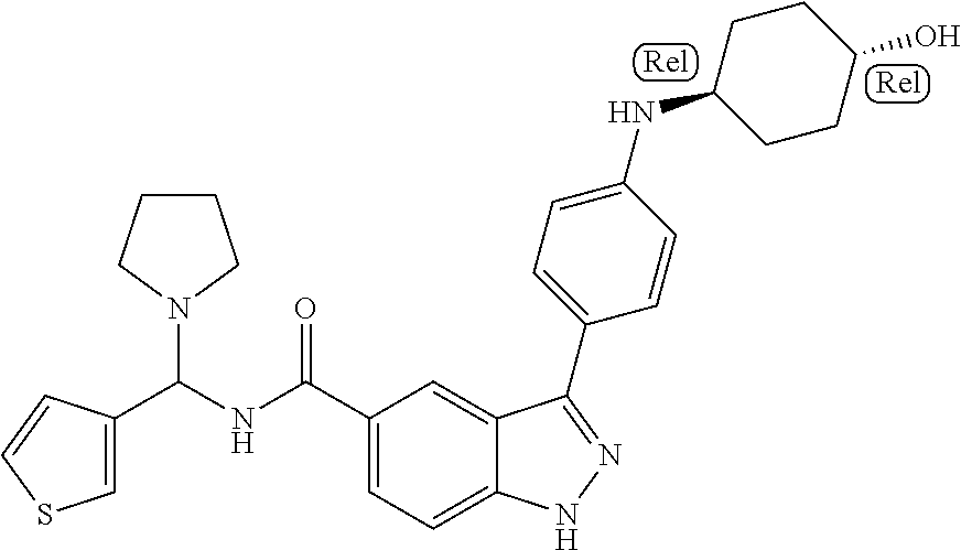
C1=C(C(NC(C2=CC=C3C(=C2)C(C2=CC=C(NC4CCC(O)CC4)C=C2)=NN3)=O)N2CCCC2)C=CS1
